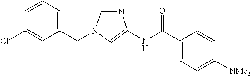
C1=NC(NC(=O)C2=CC=C([NMe2])C=C2)=CN1CC1=CC=CC(Cl)=C1
